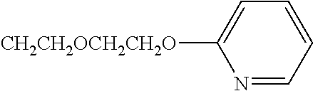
C1=CC=NC([CH2CH2OCH2CH2O])=C1
